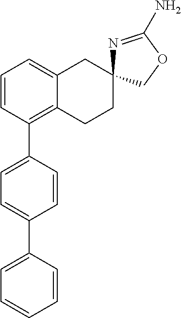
C1=CC(C2=CC=C(C3=CC=CC=C3)C=C2)=C2C(=C1)CC1(CC2)N=C(N)OC1
